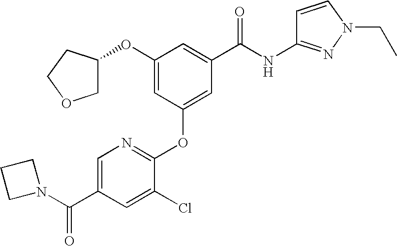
O(C1=CC(OC2=NC=C(C(N3CCC3)=O)C=C2Cl)=CC(C(NC2=NN(CC)C=C2)=O)=C1)C1COCC1
